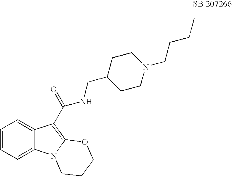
C1=CC=C2C(=C1)C(C(=O)NCC1CCN(CCCC)CC1)=C1N2CCCO1
